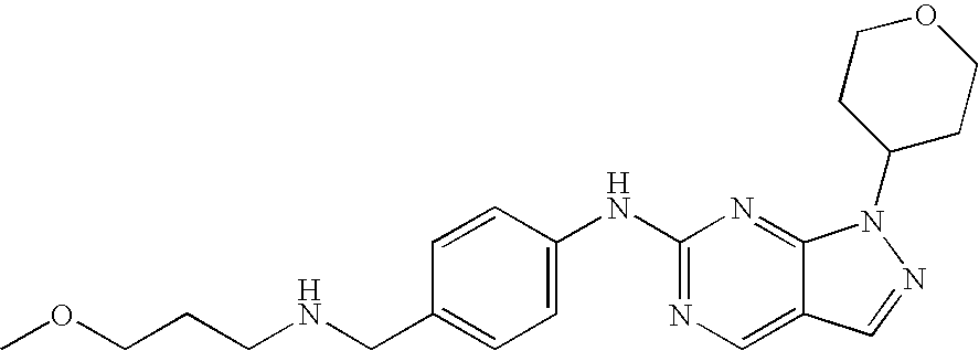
C1=C(NC2=NC=C3C(=N2)N(C2CCOCC2)N=C3)C=CC(CNCCCOC)=C1
